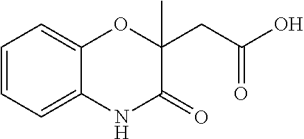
C1=CC=C2C(=C1)OC(CC(O)=O)(C)C(=O)N2
